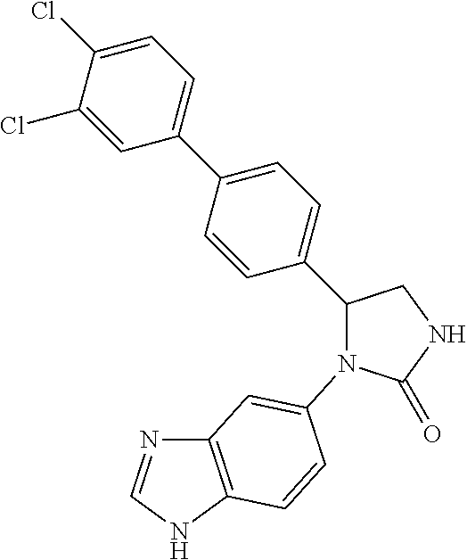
C12=C(NC=N1)C=CC(N1C(=O)NCC1C1=CC=C(C3=CC=C(Cl)C(Cl)=C3)C=C1)=C2
